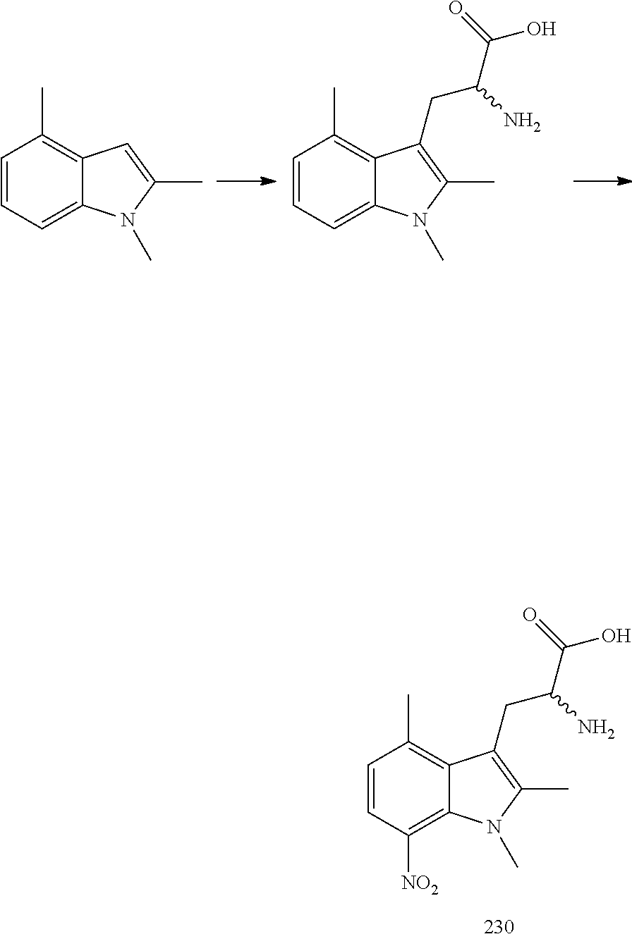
C1(C)=C2C(=CC=C1)N(C)C(C)=C2.C1(C)=C2C(=CC=C1)N(C)C(C)=C2CC(C(O)=O)N.CC1=C2C(=C([NO2])C=C1)N(C)C(C)=C2CC(C(O)=O)N
